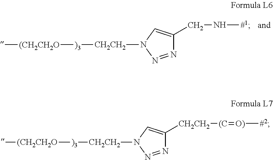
N1=NN([CH2CH2][)3][(CH2CH2O]C)C=C1CN[#1].N1=NN([CH2CH2][)3][(CH2CH2O]C)C=C1[CH2CH2][(C]=[O)][#2]
